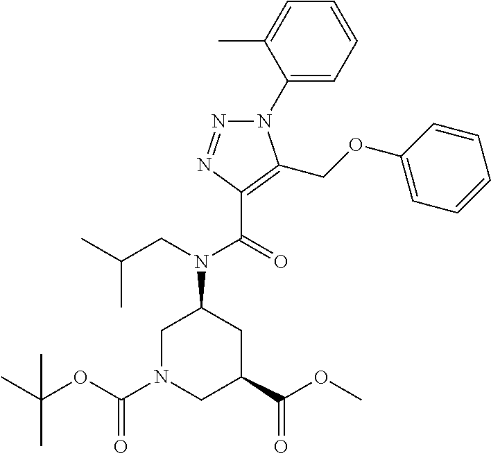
N1(C2=CC=CC=C2C)N=NC(C(=O)N(CC(C)C)C2CN(C(OC(C)(C)C)=O)CC(C(OC)=O)C2)=C1COC1=CC=CC=C1
